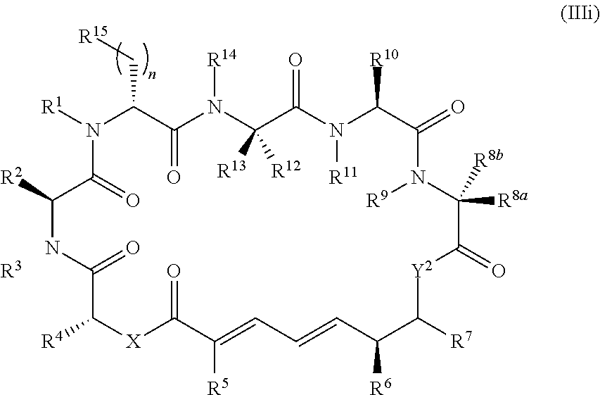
[R1]N1C(C[R15])C(=O)N([R14])C([R13])([R12])C(=O)N([R11])C([R10])C(=O)N([R9])C([R8b])([R8a])C(=O)[Y2]C([R7])C([R6])C=CC=C([R5])C(=O)[X]C([R4])C(=O)NC([R2])C1=O.[R3]
